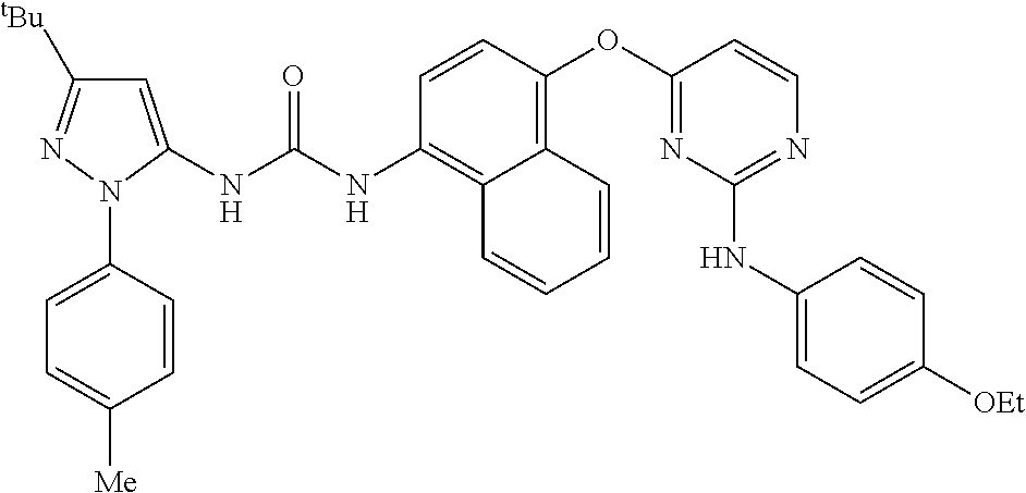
C1=CN=C(NC2=CC=C([OEt])C=C2)N=C1OC1=C2C(=C(NC(NC3=CC([tBu])=NN3C3=CC=C([Me])C=C3)=O)C=C1)C=CC=C2
